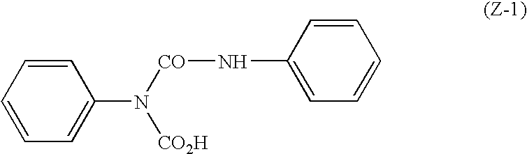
C1=CC=CC=C1N([CO]NC1=CC=CC=C1)[CO2H]
